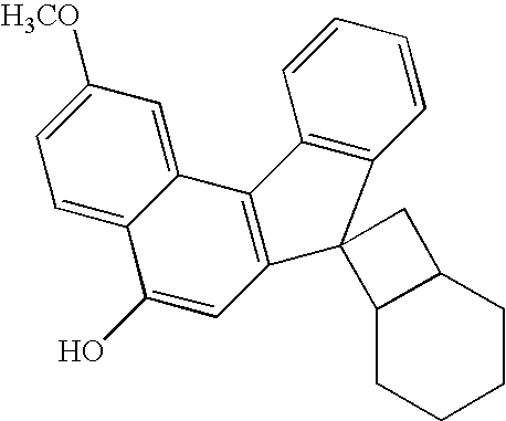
C12=CC([H3CO])=CC=C1C(O)=CC1=C2C2=C(C=CC=C2)C12C1CCCCC1C2
